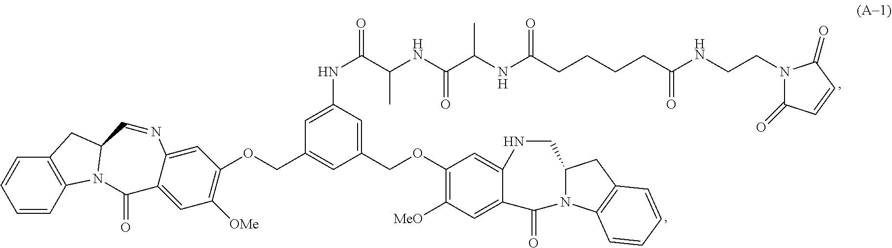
C1=CC2=C(C=C1)CC1N2C(=O)C2=CC([OMe])=C(OCC3=CC(COC4=C([MeO])C=C5C(=C4)NCC4N(C5=O)C5=C(C4)C=CC=C5)=CC(NC(C(NC(C(NC(CCCCC(NCCN4C(=O)C=CC4=O)=O)=O)C)=O)C)=O)=C3)C=C2N=C1
